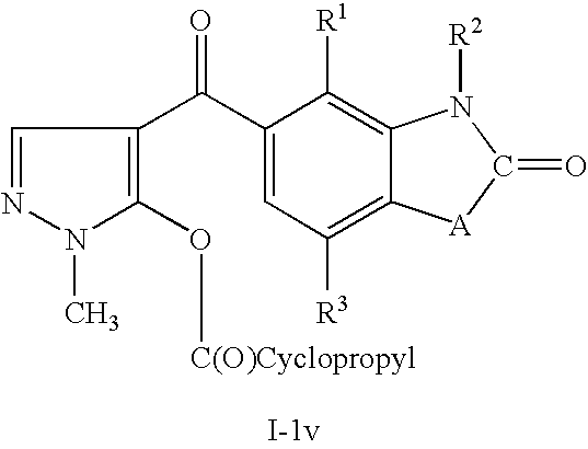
C1=NN(C)C(O[C(O)Cyclopropyl])=C1C(C1=CC([R3])=C2C(=C1[R1])N([R2])C(=O)[A]2)=O
